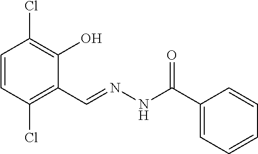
C1=CC(Cl)=C(C=NNC(C2=CC=CC=C2)=O)C(O)=C1Cl
